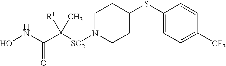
C1(SC2CCN([SO2]C(C(NO)=O)([R1])C)CC2)=CC=C([CF3])C=C1
